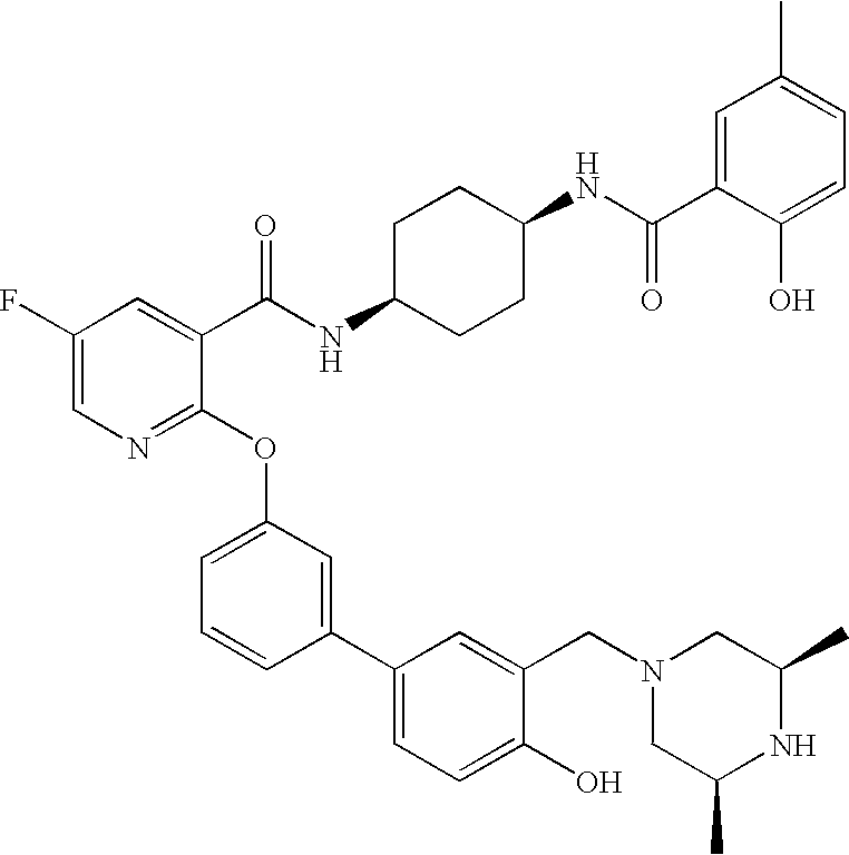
C1(F)=CN=C(OC2=CC=CC(C3=CC=C(O)C(CN4CC(C)NC(C)C4)=C3)=C2)C(C(NC2CCC(NC(=O)C3=CC(C)=CC=C3O)CC2)=O)=C1
